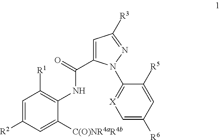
C1=C([R2])C=C([C(O)NR4aR4b])C(NC(=O)C2=CC([R3])=NN2C2=[X]C=C([R6])C=C2[R5])=C1[R1]
